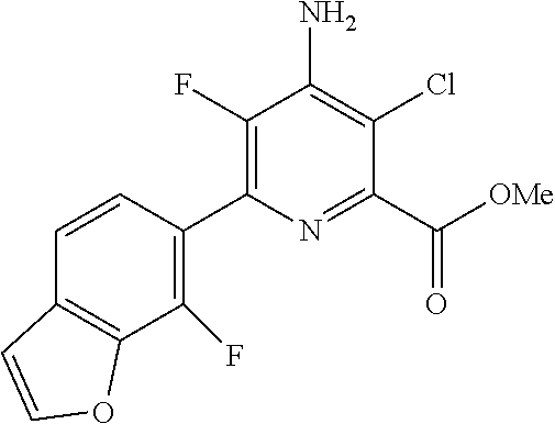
C1(C2=C(F)C3=C(C=C2)C=CO3)=C(F)C(N)=C(Cl)C(C(=O)[OMe])=N1
